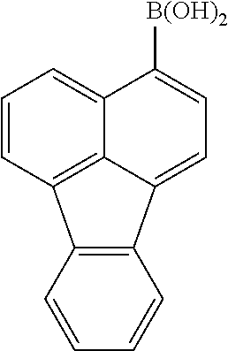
C1=CC2=C3C(=C1)C([B(OH)2])=CC=C3C1=C2C=CC=C1
